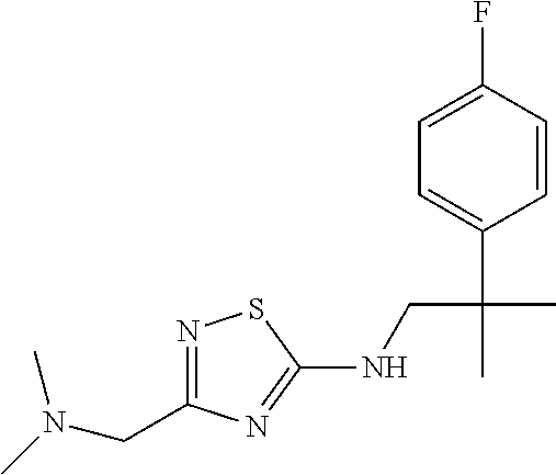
N1=C(CN(C)C)N=C(NCC(C)(C2=CC=C(F)C=C2)C)S1
